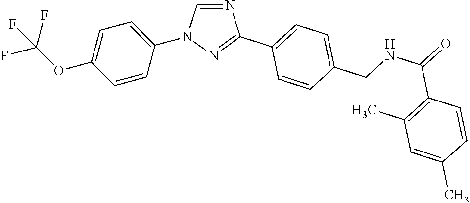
C1=CC(N2C=NC(C3=CC=C(CNC(=O)C4=C(C)C=C(C)C=C4)C=C3)=N2)=CC=C1OC(F)(F)F
